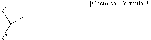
[R1]C([R2])(C)C
